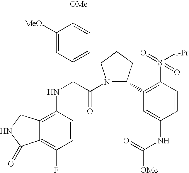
C1([MeO])=CC(C(C(N2C(C3=C(S([i-Pr])(=O)=O)C=CC(NC([OMe])=O)=C3)CCC2)=O)NC2=C3C(=C(F)C=C2)C(=O)NC3)=CC=C1[OMe]
